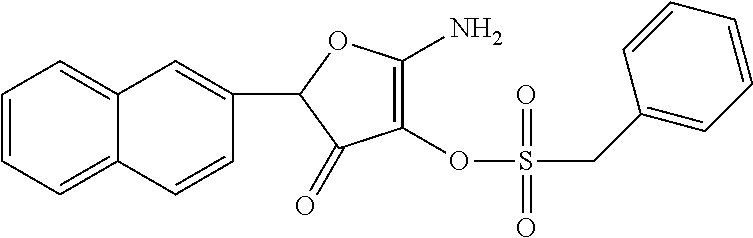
C1(C2=CC3=CC=CC=C3C=C2)C(=O)C(OS(CC2=CC=CC=C2)(=O)=O)=C(N)O1
